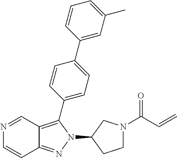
N1=CC2=C(C3=CC=C(C4=CC(C)=CC=C4)C=C3)N(C3CN(C(C=C)=O)CC3)N=C2C=C1
